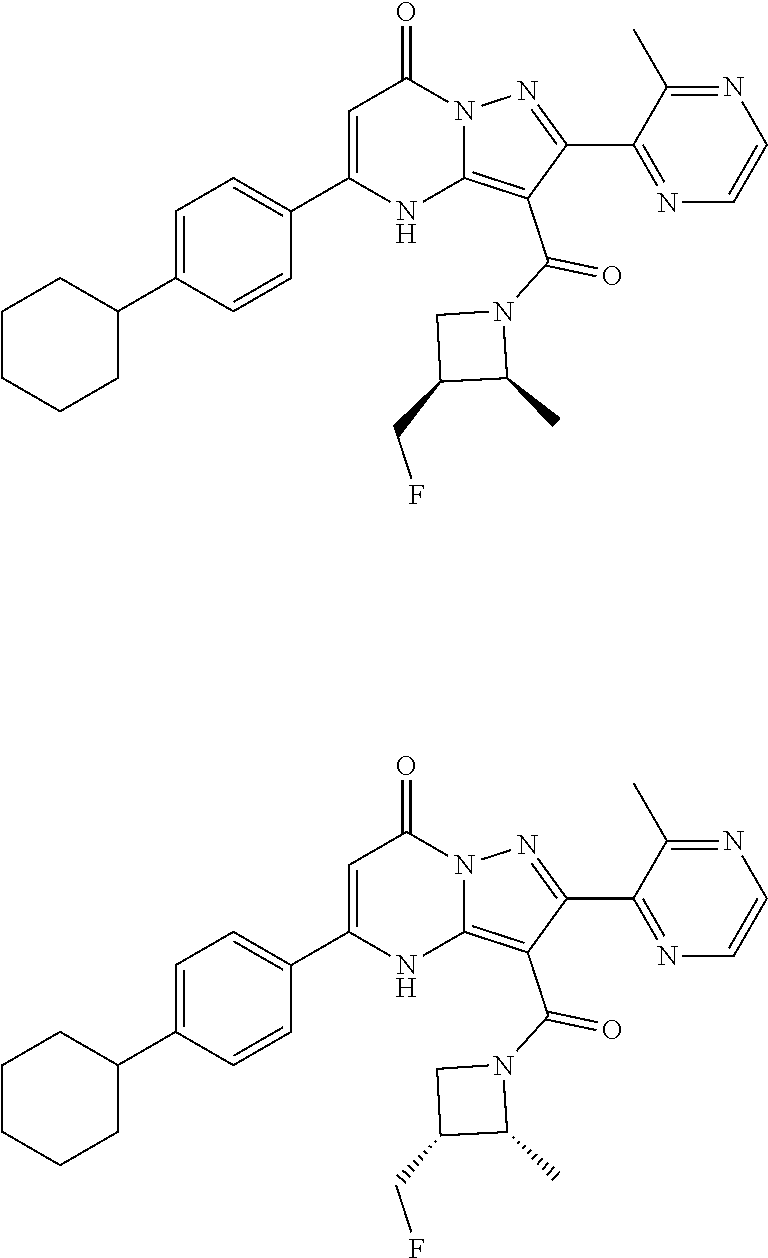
C1C(CF)C(C)N1C(C1=C2NC(C3=CC=C(C4CCCCC4)C=C3)=CC(=O)N2N=C1C1=NC=CN=C1C)=O.C1C(CF)C(C)N1C(C1=C2NC(C3=CC=C(C4CCCCC4)C=C3)=CC(=O)N2N=C1C1=NC=CN=C1C)=O
